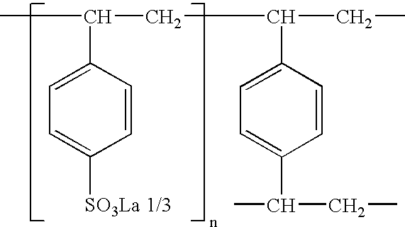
C1(C(C)CC(CC)C2=CC=C(C(C)CC)C=C2)=CC=C([SO3La 1/3])C=C1
